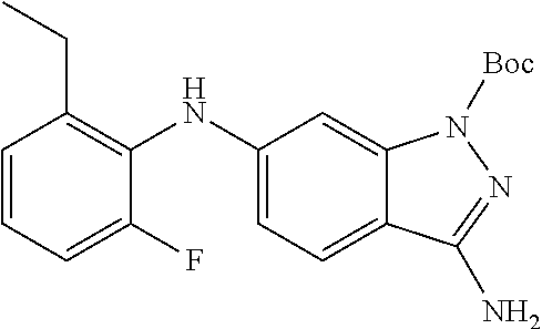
C1=CC=C(F)C(NC2=CC=C3C(=C2)N([Boc])N=C3N)=C1CC
